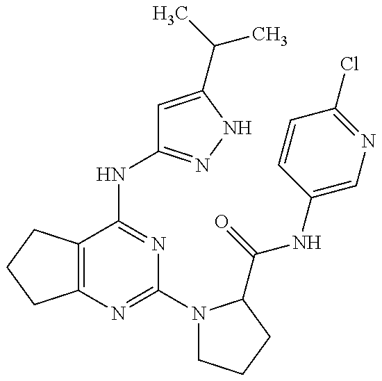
C12=C(C(NC3=NNC(C(C)C)=C3)=NC(N3CCCC3C(=O)NC3=CN=C(Cl)C=C3)=N1)CCC2
